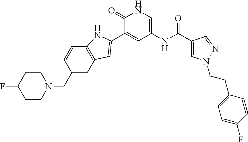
C1(=O)C(C2=CC3=C(C=CC(CN4CCC(F)CC4)=C3)N2)=CC(NC(C2=CN(CCC3=CC=C(F)C=C3)N=C2)=O)=CN1
